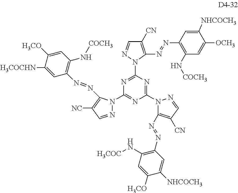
C1([CN])=C(N=NC2=C(N[COCH3])C=C([OCH3])C([NHCOCH3])=C2)N(C2=NC(N3N=CC([NC])=C3N=NC3=C(N[COCH3])C=C([H3CO])C([H3COCHN])=C3)=NC(N3C(N=NC4=C(N[H3COC])C=C([H3CO])C([NHCOCH3])=C4)=C([CN])C=N3)=N2)N=C1
